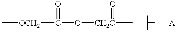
C[OCH2]C(=O)O[CH2C](=O)C.C(C)(C)C.[A]
